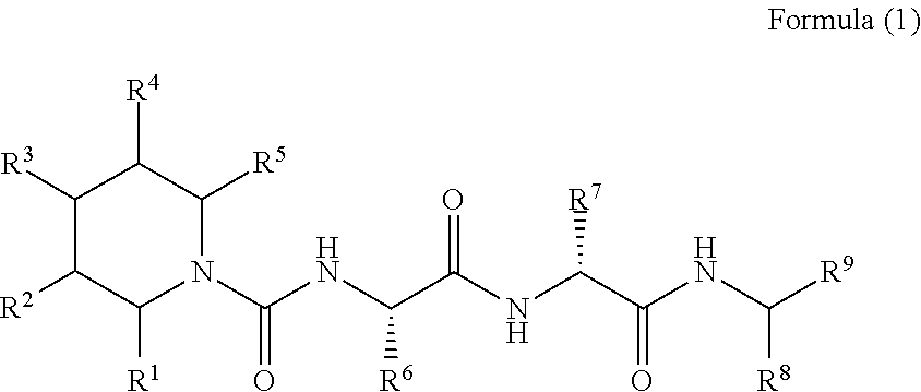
C1([R2])C([R1])N(C(NC(C(=O)NC(C(NC([R8])[R9])=O)[R7])[R6])=O)C([R5])C([R4])C1[R3]
